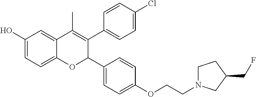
C1(O)=CC=C2C(=C1)C(C)=C(C1=CC=C(Cl)C=C1)C(C1=CC=C(OCCN3CCC(CF)C3)C=C1)O2
